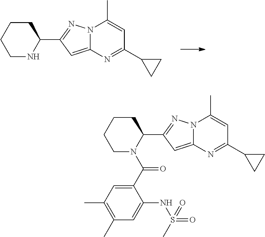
C1CCCNC1C1=NN2C(=C1)N=C(C1CC1)C=C2C.C1CCCN(C(C2=CC(C)=C(C)C=C2NS(=O)(C)=O)=O)C1C1=NN2C(=C1)N=C(C1CC1)C=C2C
